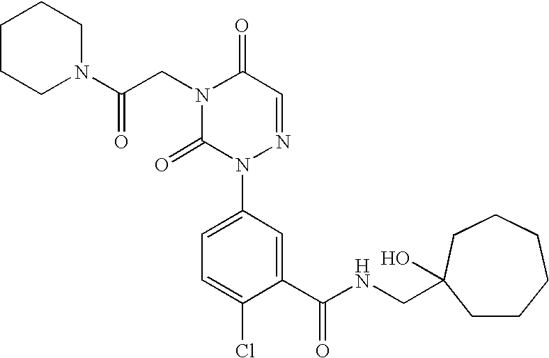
N1(C(CN2C(=O)N(C3=CC=C(Cl)C(C(NCC4(O)CCCCCC4)=O)=C3)N=CC2=O)=O)CCCCC1
